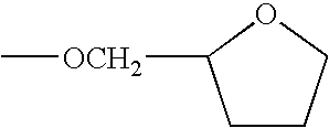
C1CCOC1[OCH2]C
